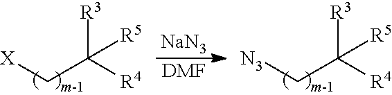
[X]CC([R4])([R3])[R5].[NaN3].[DMF].[N3]CC([R4])([R3])[R5]
